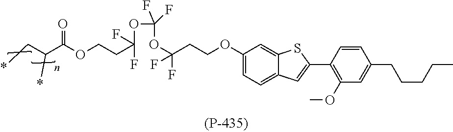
C(CC(OC(OC(CCOC1=CC=C2C(=C1)SC(C1=C(OC)C=C(CCCCC)C=C1)=C2)(F)F)(F)F)(F)F)OC(=O)C(C*)*
